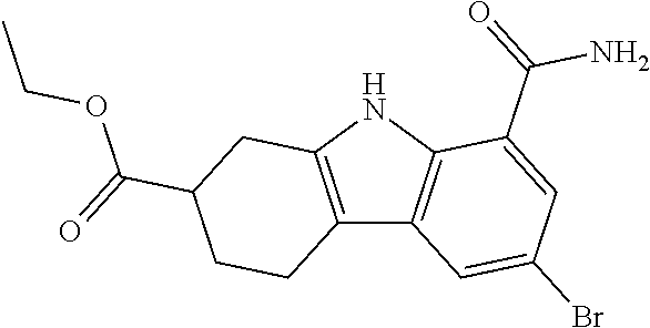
C12=C(NC3=C1C=C(Br)C=C3C(N)=O)CC(C(OCC)=O)CC2
